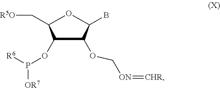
C1(OP([OR7])[R6])C(OC[ON]=[CHR])C(B)OC1C[R5O]
